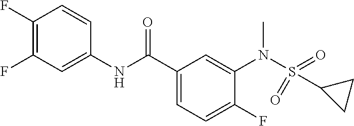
C1(F)=C(F)C=C(NC(C2=CC=C(F)C(N(S(=O)(=O)C3CC3)C)=C2)=O)C=C1
